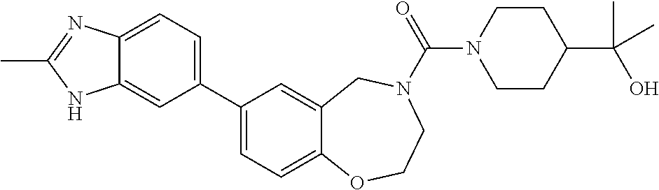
C1(C2=CC=C3C(=C2)NC(C)=N3)=CC=C2C(=C1)CN(C(N1CCC(C(C)(C)O)CC1)=O)CCO2
